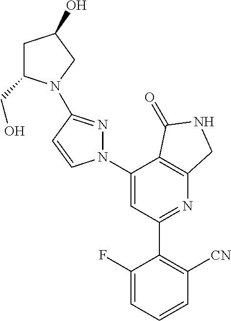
C1(C2=C([CN])C=CC=C2F)=NC2=C(C(N3N=C(N4C(CO)CC(O)C4)C=C3)=C1)C(=O)NC2
